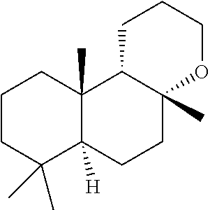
C1CC(C)(C)C2([H])C(C)(C1)C1C(C)(CC2)OCCC1
